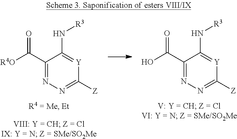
C1(C([R4O])=O)=NN=C([Z])[Y]=C1N[R3].C1(C(O)=O)=NN=C([Z])[Y]=C1N[R3]
